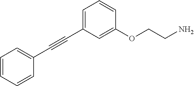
C(#CC1=CC=CC(OCCN)=C1)C1=CC=CC=C1
